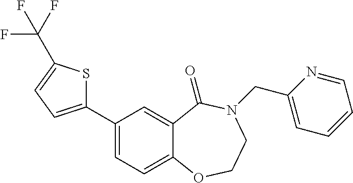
C1(C2=CC=C(C(F)(F)F)S2)=CC=C2C(=C1)C(=O)N(CC1=CC=CC=N1)CCO2
